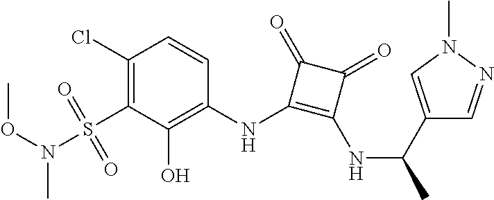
C1(Cl)=C(S(=O)(=O)N(OC)C)C(O)=C(NC2=C(NC(C)C3=CN(C)N=C3)C(=O)C2=O)C=C1
